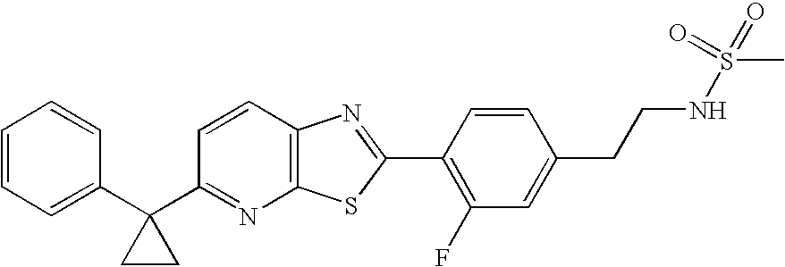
C1(C2(C3=NC4=C(C=C3)N=C(C3=C(F)C=C(CCNS(C)(=O)=O)C=C3)S4)CC2)=CC=CC=C1
